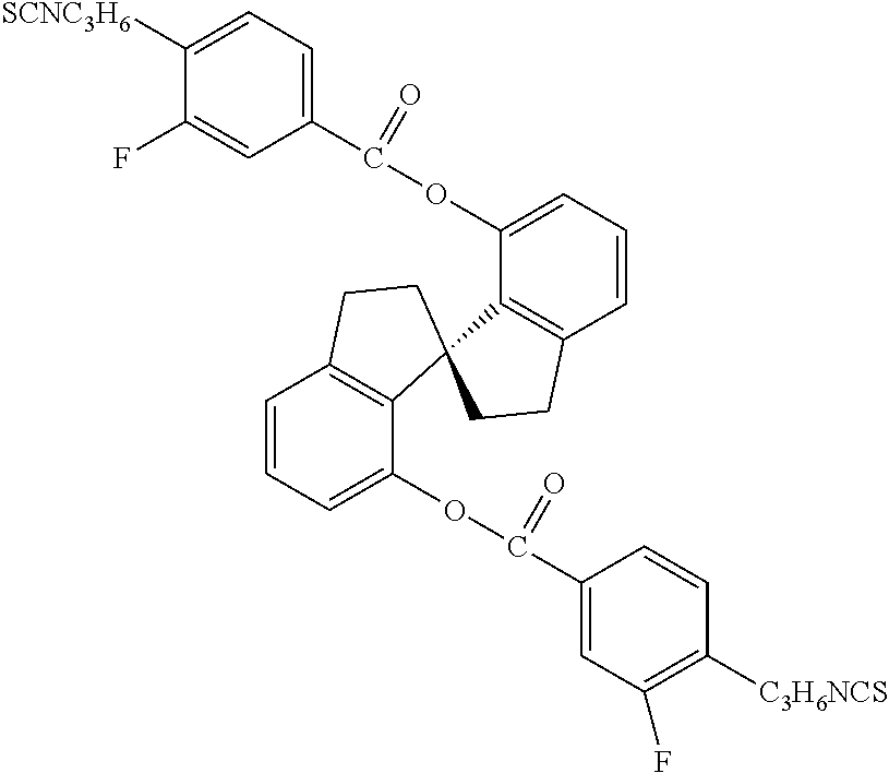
C1(C(OC2=CC=CC3=C2C2(C4=C(C=CC=C4OC(C4=CC(F)=C([C3H6NCS])C=C4)=O)CC2)CC3)=O)=CC=C([SCNC3H6])C(F)=C1
